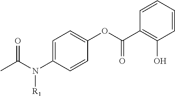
CC(N(C1=CC=C(OC(C2=C(O)C=CC=C2)=O)C=C1)[R1])=O
